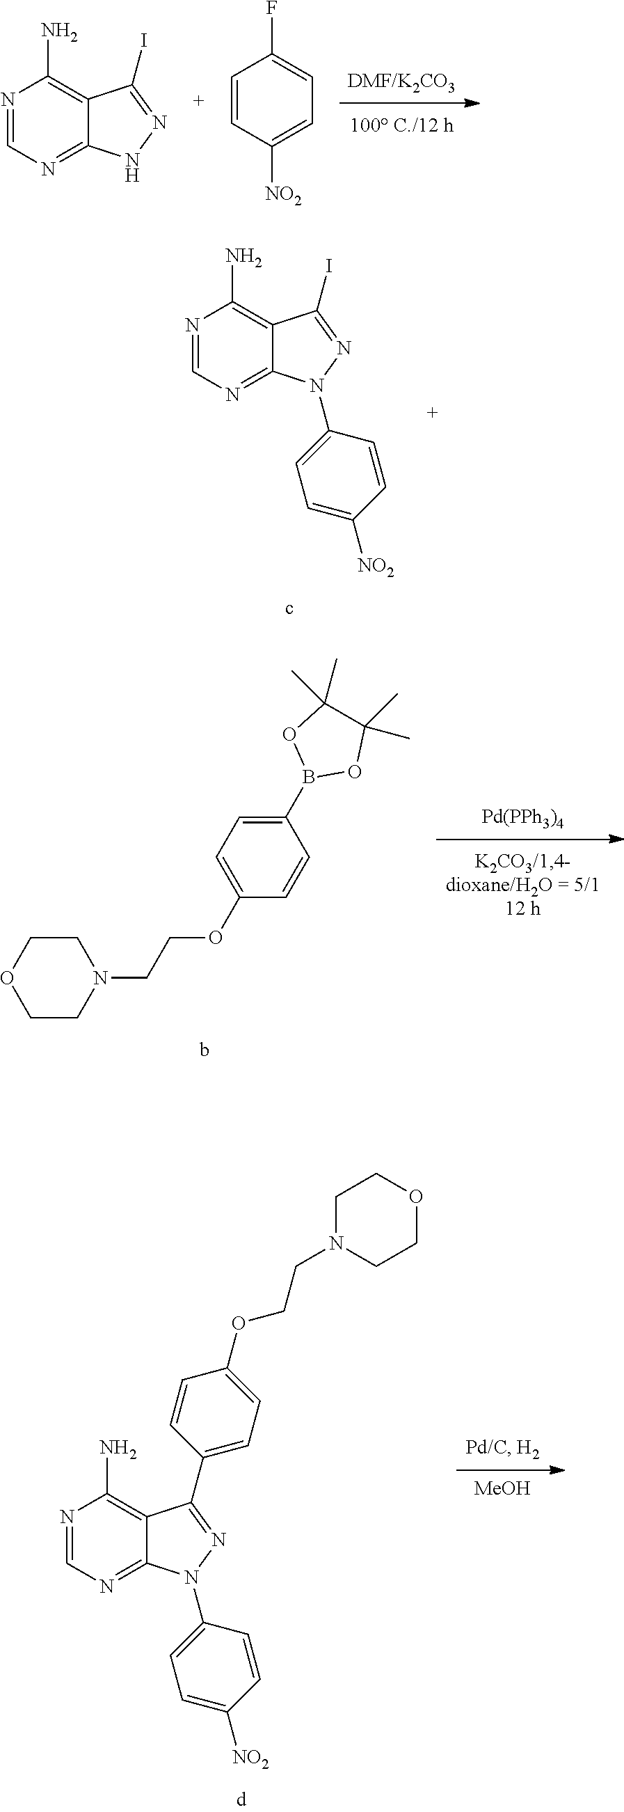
N1=CN=C2C(=C1N)C(I)=NN2.C1=CC([NO2])=CC=C1F.N1=CN=C2C(=C1N)C(I)=NN2C1=CC=C([NO2])C=C1.[Pd(PPh3)4].C1CN(CCOC2=CC=C(B3OC(C)(C)C(C)(C)O3)C=C2)CCO1.[MeOH].N1=CN=C2C(=C1N)C(C1=CC=C(OCCN3CCOCC3)C=C1)=NN2C1=CC=C([NO2])C=C1
